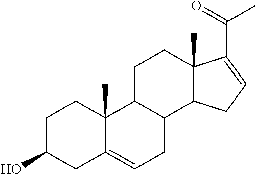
C1C2=CCC3C(C2(C)CCC1O)CCC1(C)C3CC=C1C(=O)C
